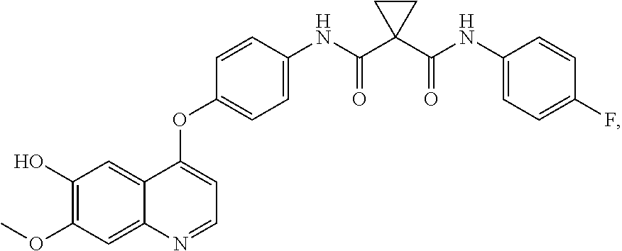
C1(OC)=C(O)C=C2C(=C1)N=CC=C2OC1=CC=C(NC(C2(C(=O)NC3=CC=C(F)C=C3)CC2)=O)C=C1
